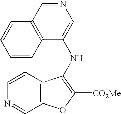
C1=CC2=C(C=N1)OC([CO2Me])=C2NC1=CN=CC2=C1C=CC=C2
